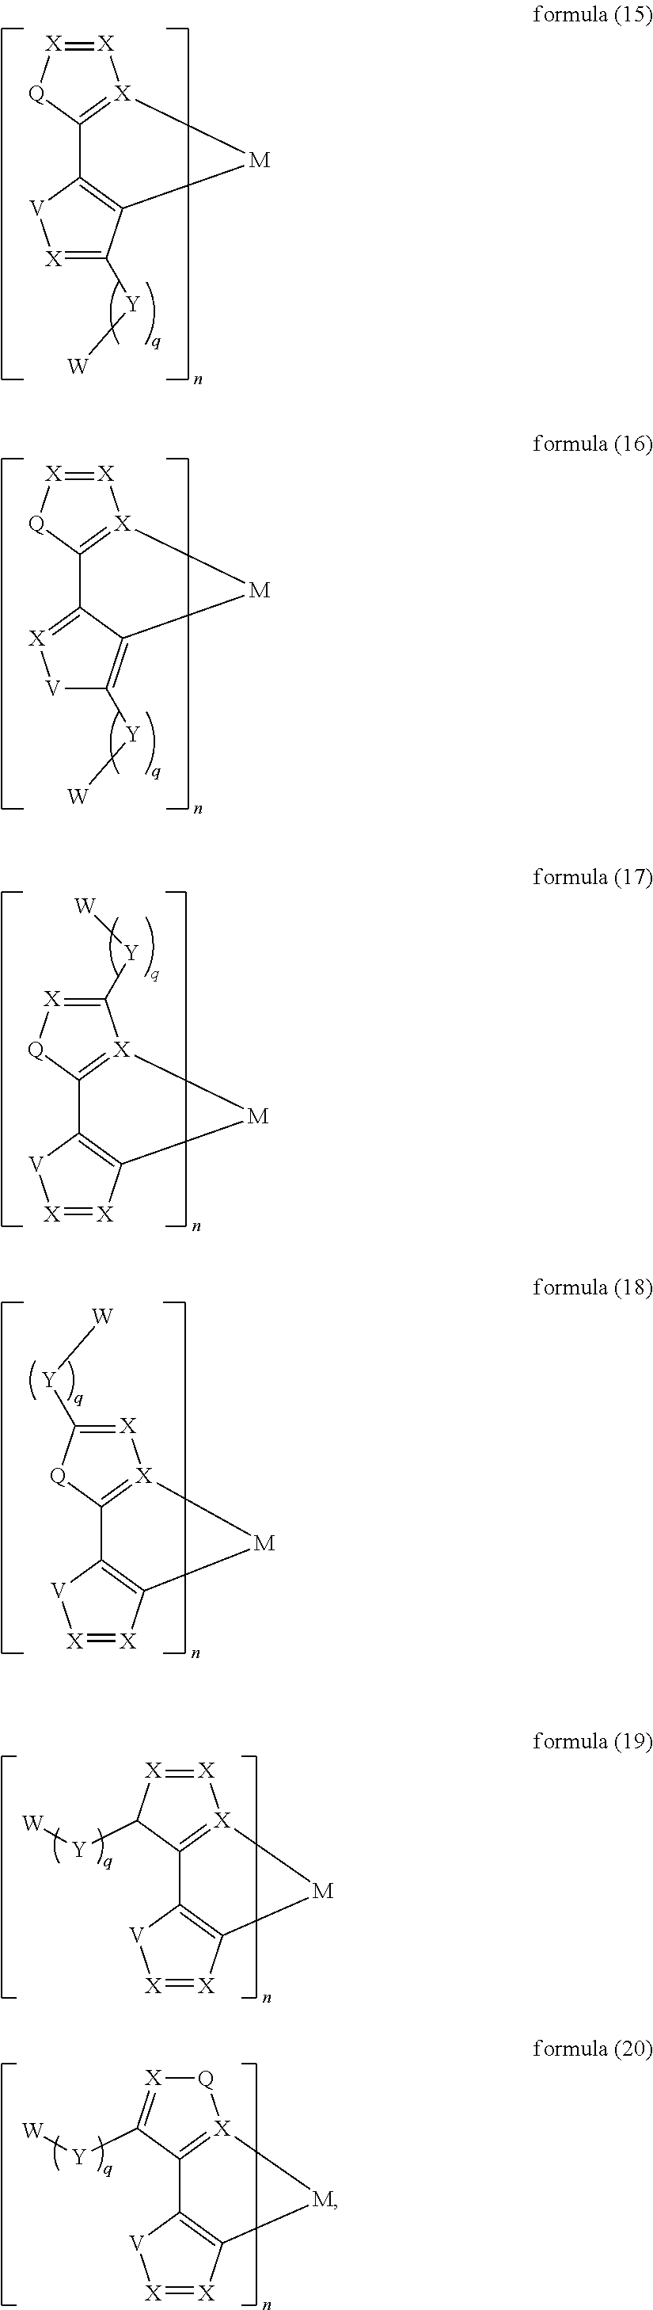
[X]1=[X][Q]C2=[X]1[M]C1=C2[V][X]=C1[Y][W].[X]1=[X][Q]C2=[X]1[M]C1=C([Y][W])[V][X]=C21.C1([Y][W])=[X][Q]C2=[X]1[M]C1=C2[V][X]=[X]1.[X]1=C([Y][W])[Q]C2=[X]1[M]C1=C2[V][X]=[X]1.[X]1=[X]C([Y][W])C2=[X]1[M]C1=C2[V][X]=[X]1.[Q]1[X]=C([Y][W])C2=[X]1[M]C1=C2[V][X]=[X]1
